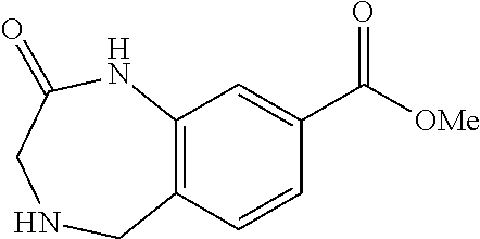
C12=C(C=CC(C([OMe])=O)=C1)CNCC(=O)N2
